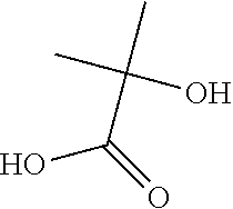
OC(=O)C(C)(C)O
